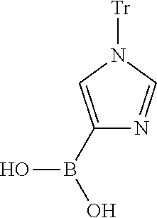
C1(B(O)O)=CN([Tr])C=N1
